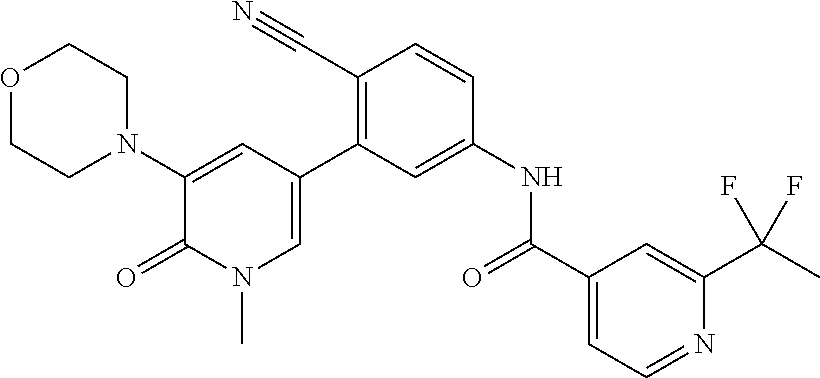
O1CCN(C2=CC(C3=C(C#N)C=CC(NC(=O)C4=CC=NC(C(F)(C)F)=C4)=C3)=CN(C)C2=O)CC1
